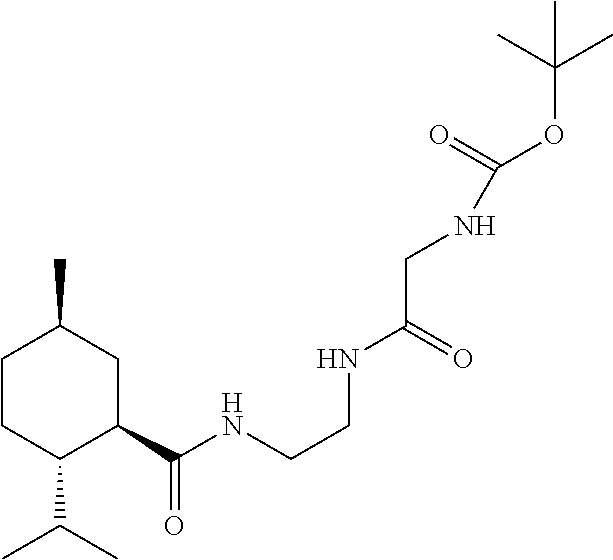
C1CC(C(C)C)C(C(NCCNC(=O)CNC(OC(C)(C)C)=O)=O)CC1C
